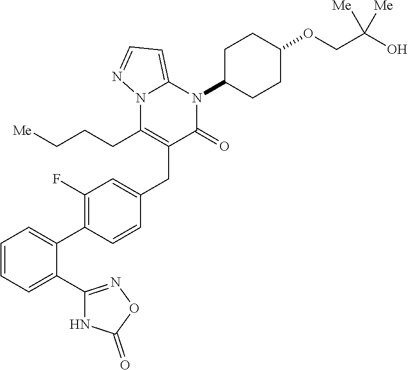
C1=C(C2=C(F)C=C(CC3=C(CCC[Me])N4C(=CC=N4)N(C4CCC(OCC(O)([Me])[Me])CC4)C3=O)C=C2)C(C2=NOC(=O)N2)=CC=C1
